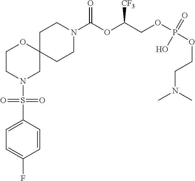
C12(CCN(C(OC(COP(OCCN(C)C)(=O)O)[CF3])=O)CC1)OCCN(S(C1=CC=C(F)C=C1)(=O)=O)C2
